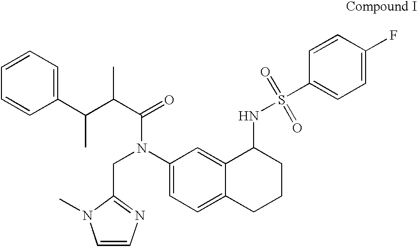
C1(N(CC2=NC=CN2C)C(=O)C(C(C2=CC=CC=C2)C)C)=CC=C2C(=C1)C(NS(=O)(=O)C1=CC=C(F)C=C1)CCC2
